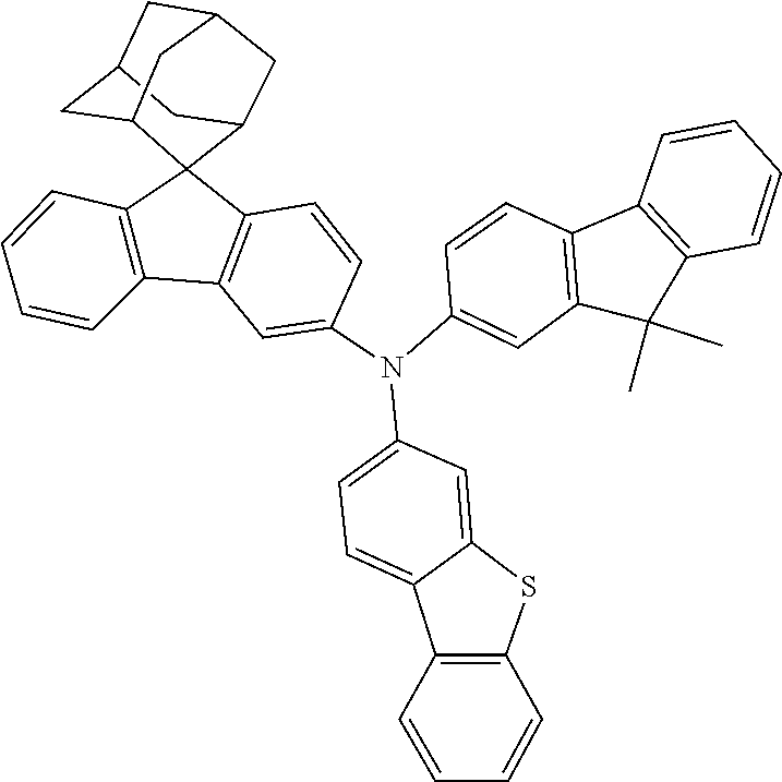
C1=CC=CC2=C1C1=C(C2(C)C)C=C(N(C2=CC3=C(C=C2)C2(C4=C3C=CC=C4)C3CC4CC(CC2C4)C3)C2=CC=C3C(=C2)SC2=C3C=CC=C2)C=C1
